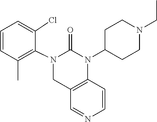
N1=CC2=C(C=C1)N(C1CCN(CC)CC1)C(=O)N(C1=C(C)C=CC=C1Cl)C2
